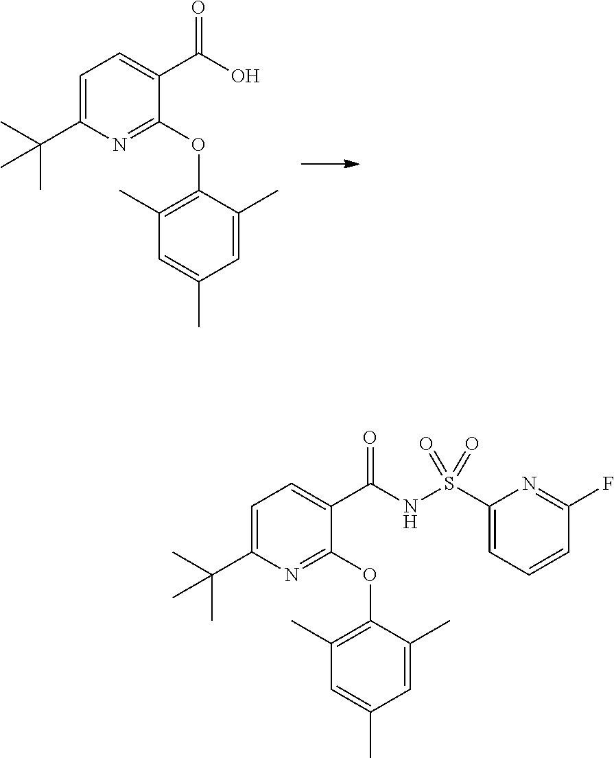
C1=C(C(C)(C)C)N=C(OC2=C(C)C=C(C)C=C2C)C(C(O)=O)=C1.C1=C(C(C)(C)C)N=C(OC2=C(C)C=C(C)C=C2C)C(C(NS(C2=CC=CC(F)=N2)(=O)=O)=O)=C1
